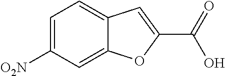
C1=C([O2N])C=C2C(=C1)C=C(C(=O)O)O2
